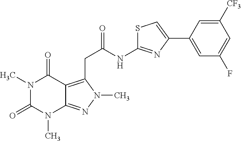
N1(C)C(=O)N(C)C2=NN(C)C(CC(NC3=NC(C4=CC(F)=CC([CF3])=C4)=CS3)=O)=C2C1=O
